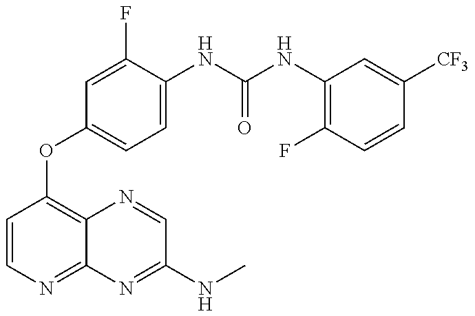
C1=CN=C2C(=C1OC1=CC=C(NC(=O)NC3=C(F)C=CC([CF3])=C3)C(F)=C1)N=CC(NC)=N2
